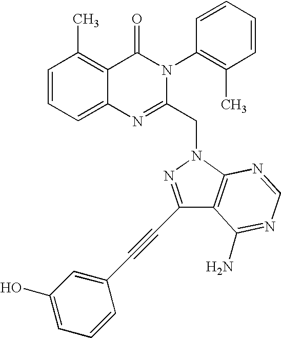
C1=CC=C2C(=C1C)C(=O)N(C1=C(C)C=CC=C1)C(CN1N=C(C#CC3=CC(O)=CC=C3)C3=C1N=CN=C3N)=N2
